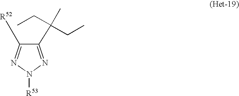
C1(C(C)(CC)CC)=NN([R53])N=C1[R52]
